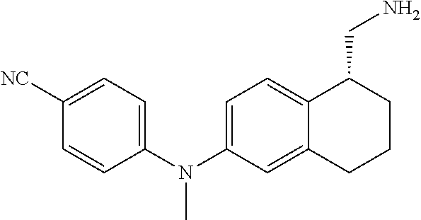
C1=CC(N(C2=CC=C3C(=C2)CCCC3CN)C)=CC=C1[NC]
